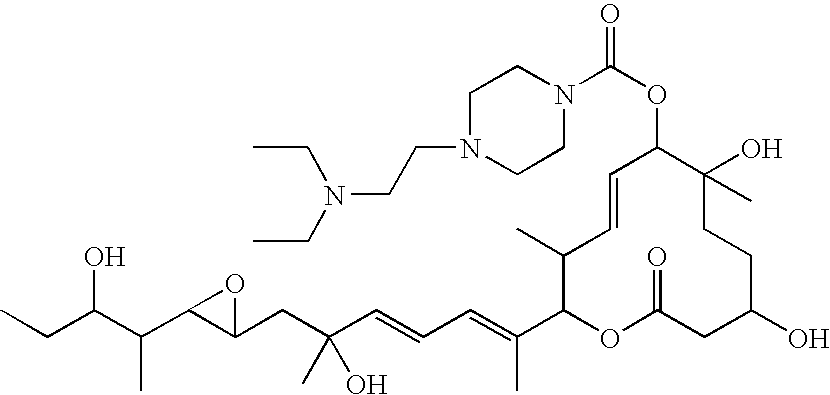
CCC(C(C1C(CC(C=CC=C(C2OC(=O)CC(O)CCC(O)(C)C(OC(N3CCN(CCN(CC)CC)CC3)=O)C=CC2C)C)(O)C)O1)C)O
